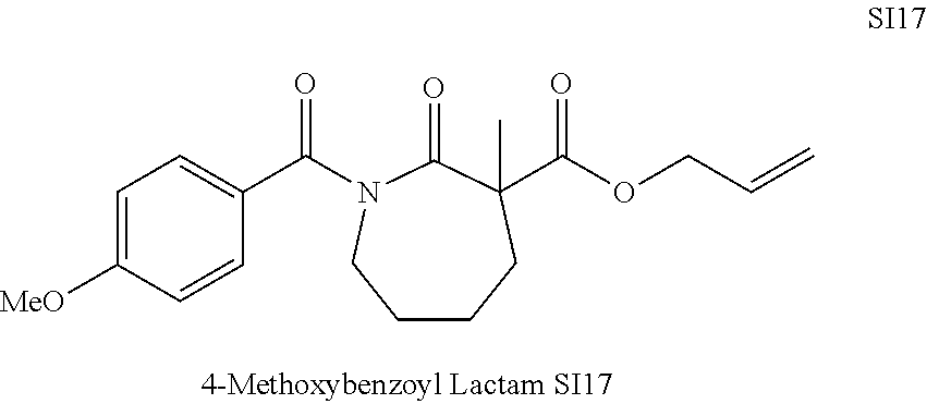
C1CCC(C(OCC=C)=O)(C)C(=O)N(C(C2=CC=C([MeO])C=C2)=O)C1
